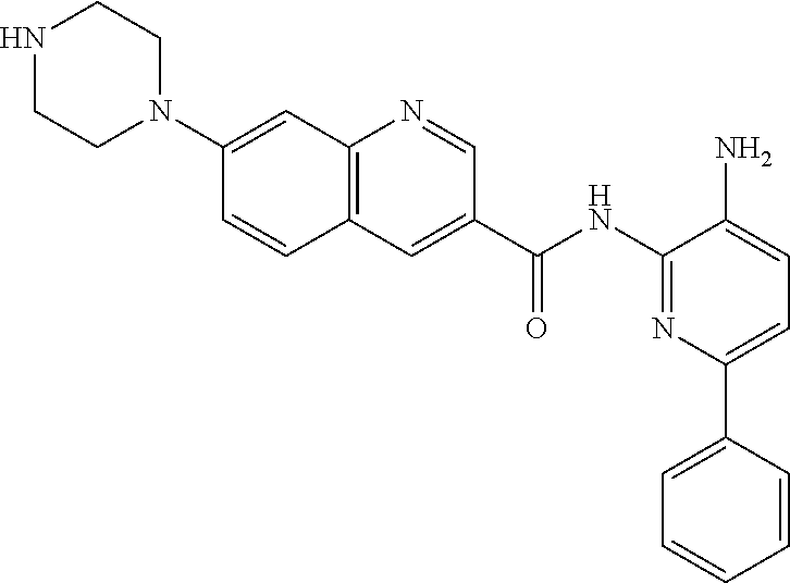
N1CCN(C2=CC3=C(C=C2)C=C(C(NC2=NC(C4=CC=CC=C4)=CC=C2N)=O)C=N3)CC1
